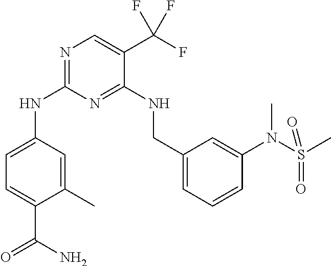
N1=C(NC2=CC=C(C(N)=O)C(C)=C2)N=C(NCC2=CC=CC(N(S(C)(=O)=O)C)=C2)C(C(F)(F)F)=C1
